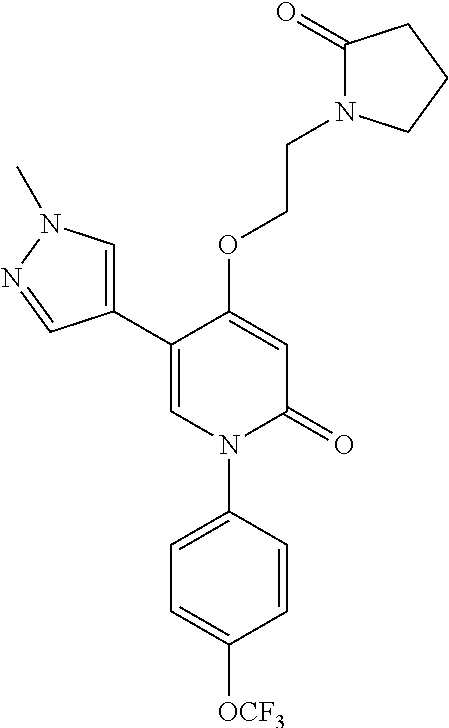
C1=C(OCCN2C(=O)CCC2)C(C2=CN(C)N=C2)=CN(C2=CC=C([OCF3])C=C2)C1=O
